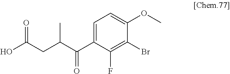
C1(C(C(CC(O)=O)C)=O)=CC=C(OC)C(Br)=C1F
